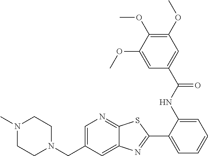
N1(CC2=CN=C3C(=C2)N=C(C2=CC=CC=C2NC(C2=CC(OC)=C(OC)C(OC)=C2)=O)S3)CCN(C)CC1
